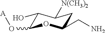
C1(O)C(O[A])OC(CN)CC1[N(CH3)2]
